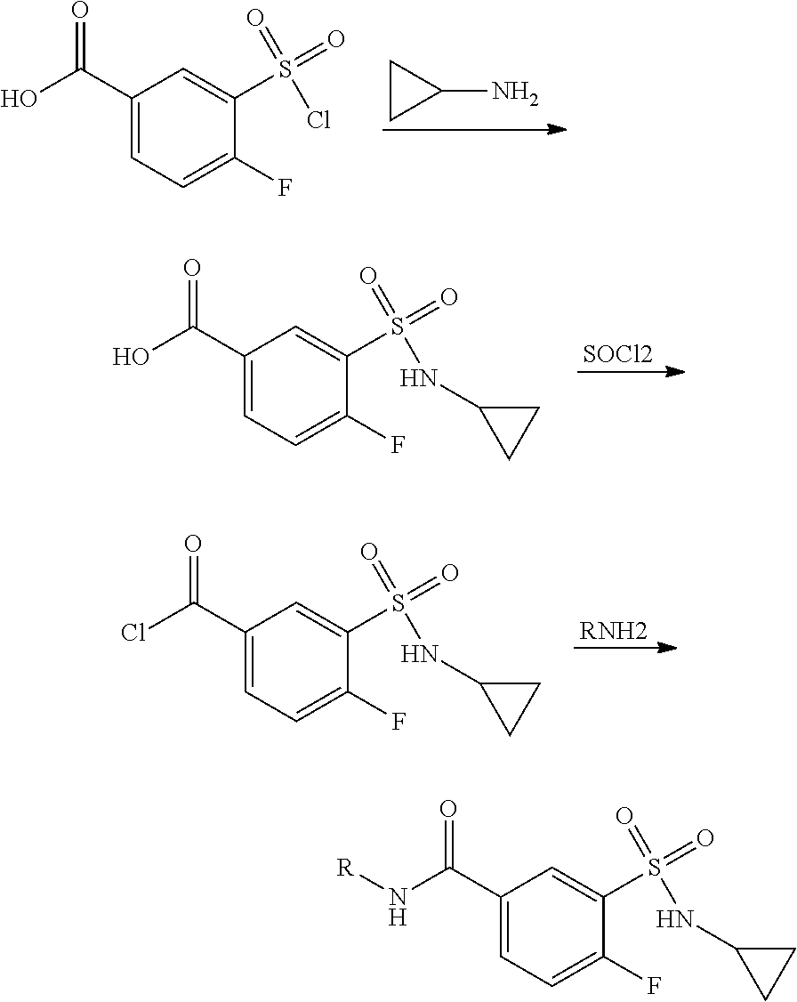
C1(N)CC1.C1(C(O)=O)=CC=C(F)C(S(=O)(=O)Cl)=C1.[SOCl2].C1(C(O)=O)=CC=C(F)C(S(=O)(=O)NC2CC2)=C1.[RNH2].C1(C(Cl)=O)=CC=C(F)C(S(=O)(=O)NC2CC2)=C1.C1(C(N[R])=O)=CC=C(F)C(S(=O)(=O)NC2CC2)=C1
